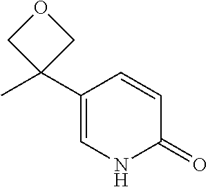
C1(C2(C)COC2)=CNC(=O)C=C1
